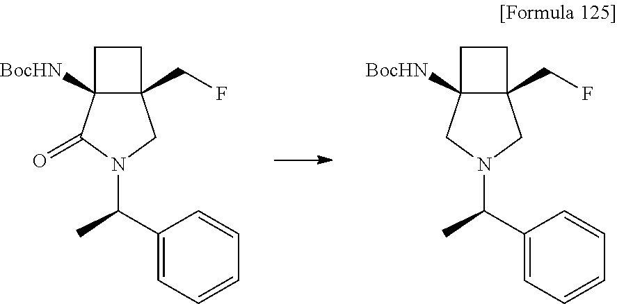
C1CC2([BocHN])C1(CF)CN(C(C1=CC=CC=C1)C)C2=O.C1CC2([BocHN])C1(CF)CN(C(C1=CC=CC=C1)C)C2
